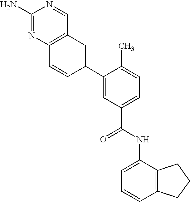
C12=C(N=C(N)N=C1)C=CC(C1=CC(C(=O)NC3=CC=CC4=C3CCC4)=CC=C1C)=C2
